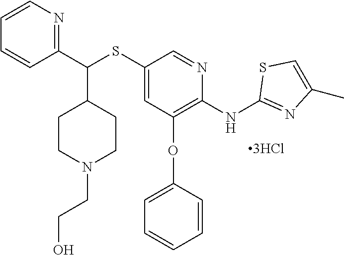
C1(C(SC2=CC(OC3=CC=CC=C3)=C(NC3=NC(C)=CS3)N=C2)C2CCN(CCO)CC2)=NC=CC=C1
